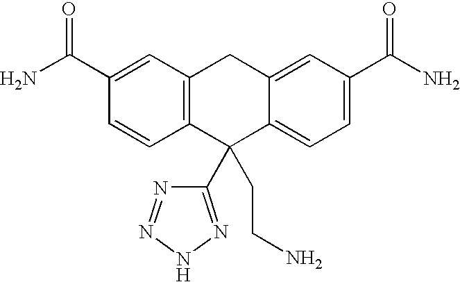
C12=C(C=C(C(=O)N)C=C1)CC1=CC(C(=O)N)=CC=C1C2(C1=NNN=N1)CCN
